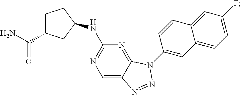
C(N)(=O)C1CCC(NC2=NC=C3C(=N2)N(C2=CC4=CC=C(F)C=C4C=C2)N=N3)C1
